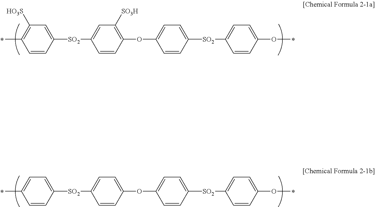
C1=CC([SO2]C2=CC([SO3H])=C(OC3=CC=C([SO2]C4=CC=C(OC)C=C4)C=C3)C=C2)=CC([HO3S])=C1C.*.*.C1=CC([SO2]C2=CC=C(OC3=CC=C([SO2]C4=CC=C(OC)C=C4)C=C3)C=C2)=CC=C1C.*.*
